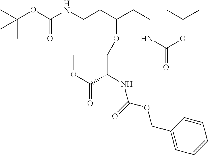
CC(OC(NCCC(CCNC(=O)OC(C)(C)C)OCC(C(OC)=O)NC(OCC1=CC=CC=C1)=O)=O)(C)C
